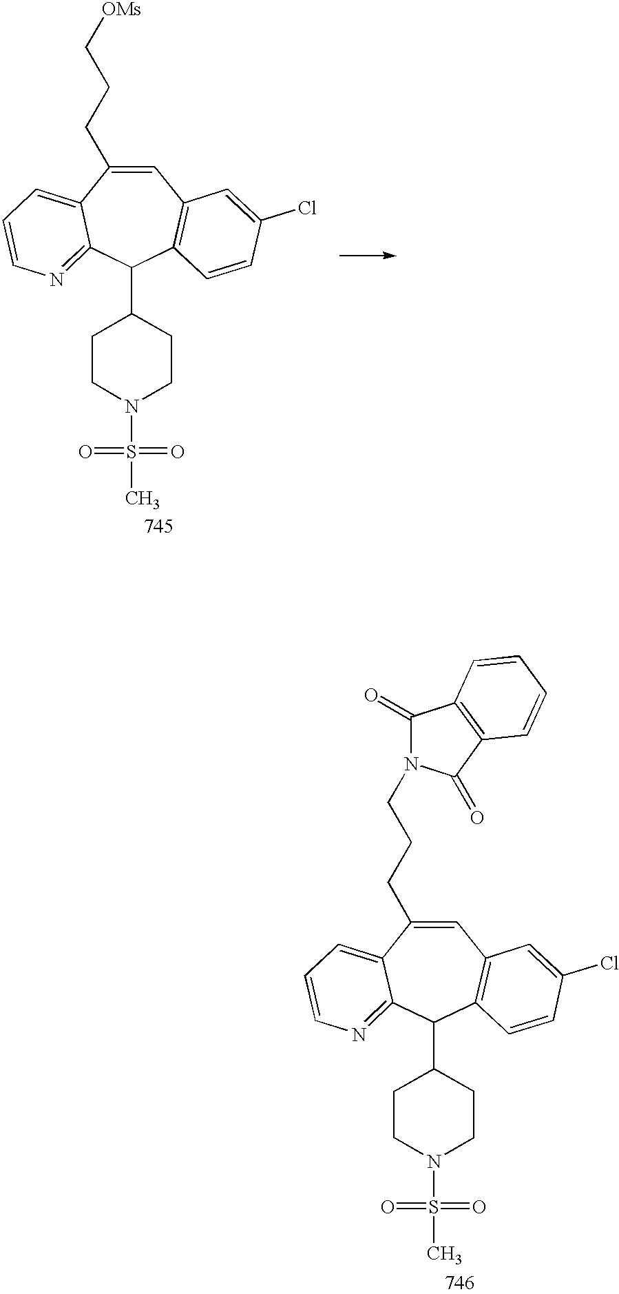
C1=C(CCC[OMs])C2=CC=CN=C2C(C2CCN(S(=O)(=O)C)CC2)C2=C1C=C(Cl)C=C2.C1=C(CCCN2C(=O)C3=C(C2=O)C=CC=C3)C2=CC=CN=C2C(C2CCN(S(=O)(=O)C)CC2)C2=C1C=C(Cl)C=C2
